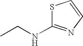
CCNC1=NC=CS1
